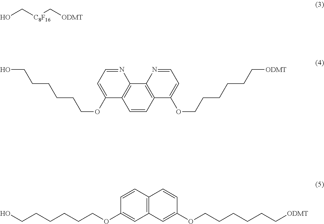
OC[C8F16]C[ODMT].C1=CC2=C(C3=C1C(OCCCCCCO)=CC=N3)N=CC=C2OCCCCCC[ODMT].C12=C(C=C(OCCCCCC[ODMT])C=C1)C=C(OCCCCCCO)C=C2
